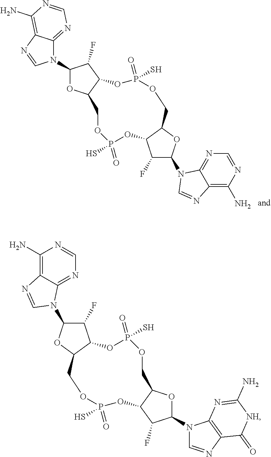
N1(C2OC3C(C2F)OP(S)(=O)OCC2OC(N4C5=NC=NC(N)=C5N=C4)C(F)C2OP(S)(=O)OC3)C2=NC=NC(N)=C2N=C1.N1(C2OC3C(C2F)OP(S)(=O)OCC2OC(N4C5=NC=NC(N)=C5N=C4)C(F)C2OP(S)(=O)OC3)C=NC2=C1N=C(N)[NH]C2=O
